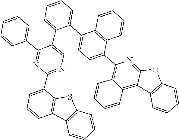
C12=C(C=CC=C1)C1=C3C(=C(C4=CC=C(C5=CC=CC=C5C5=CN=C(C6=CC=CC7=C6SC6=C7C=CC=C6)N=C5C5=CC=CC=C5)C5=C4C=CC=C5)N=C1O2)C=CC=C3
